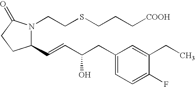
C1(C=CC(CC2=CC=C(F)C(CC)=C2)O)N(CCSCCC[COOH])C(=O)CC1
